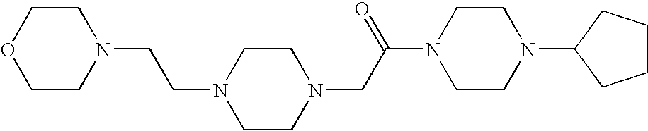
C(CN1CCOCC1)N1CCN(CC(N2CCN(C3CCCC3)CC2)=O)CC1
